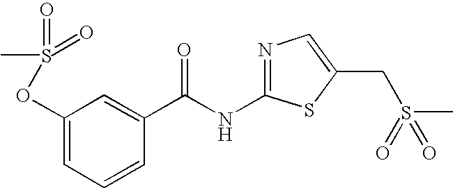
C1(OS(=O)(=O)C)=CC=CC(C(NC2=NC=C(CS(C)(=O)=O)S2)=O)=C1
